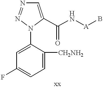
C1([CH2NH2])=CC=C(F)C=C1N1C(C(N[A]B)=O)=CN=N1
